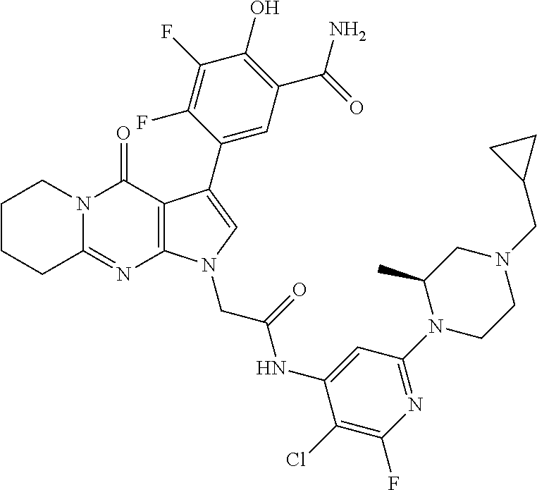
C12=NC3=C(C(=O)N1CCCC2)C(C1=CC(C(=O)N)=C(O)C(F)=C1F)=CN3CC(=O)NC1=CC(N2CCN(CC3CC3)CC2C)=NC(F)=C1Cl
